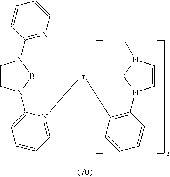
C1CN2B(N1C1=NC=CC=C1)[Ir]1(N3=CC=CC=C23)C2N(C=CN2C)C2=C1C=CC=C2
